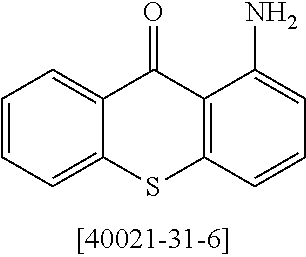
C1=CC=C2C(=C1)C(=O)C1=C(S2)C=CC=C1N
